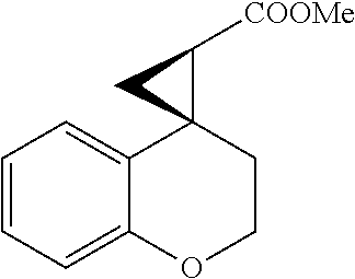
C1=CC=C2C(=C1)C1(CCO2)C([COOMe])C1
